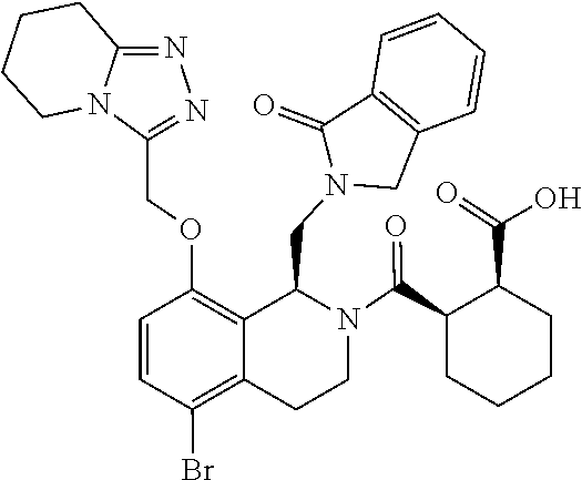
C1=CC=CC2=C1C(=O)N(CC1C3=C(OCC4=NN=C5CCCCN54)C=CC(Br)=C3CCN1C(C1CCCCC1C(=O)O)=O)C2
